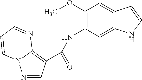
N1=CC(C(=O)NC2=C(OC)C=C3C(=C2)NC=C3)=C2N1C=CC=N2
